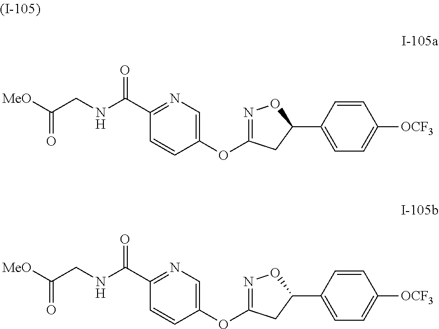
N1=C(OC2=CN=C(C(NCC([MeO])=O)=O)C=C2)CC(C2=CC=C([OCF3])C=C2)O1.N1=C(OC2=CN=C(C(NCC([MeO])=O)=O)C=C2)CC(C2=CC=C([OCF3])C=C2)O1
